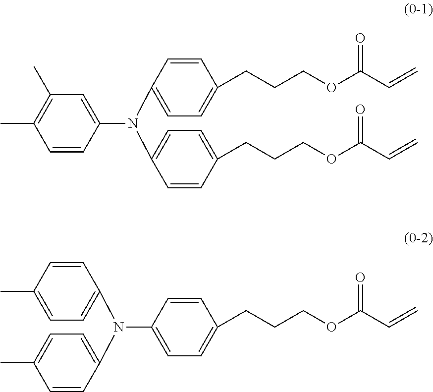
C1=CC(N(C2=CC=C(C)C=C2)C2=CC=C(C)C=C2)=CC=C1CCCOC(C=C)=O.C1(C)=C(C)C=CC(N(C2=CC=C(CCCOC(C=C)=O)C=C2)C2=CC=C(CCCOC(C=C)=O)C=C2)=C1
